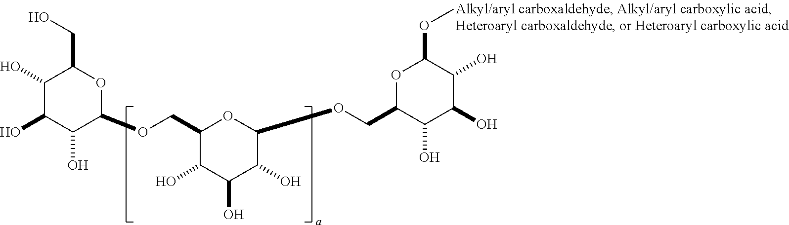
C1(COC2C(O)C(O)C(O)C(CO)O2)C(O)C(O)C(O)C(OCC2OC(OC)C(O)C(O)C2O)O1
